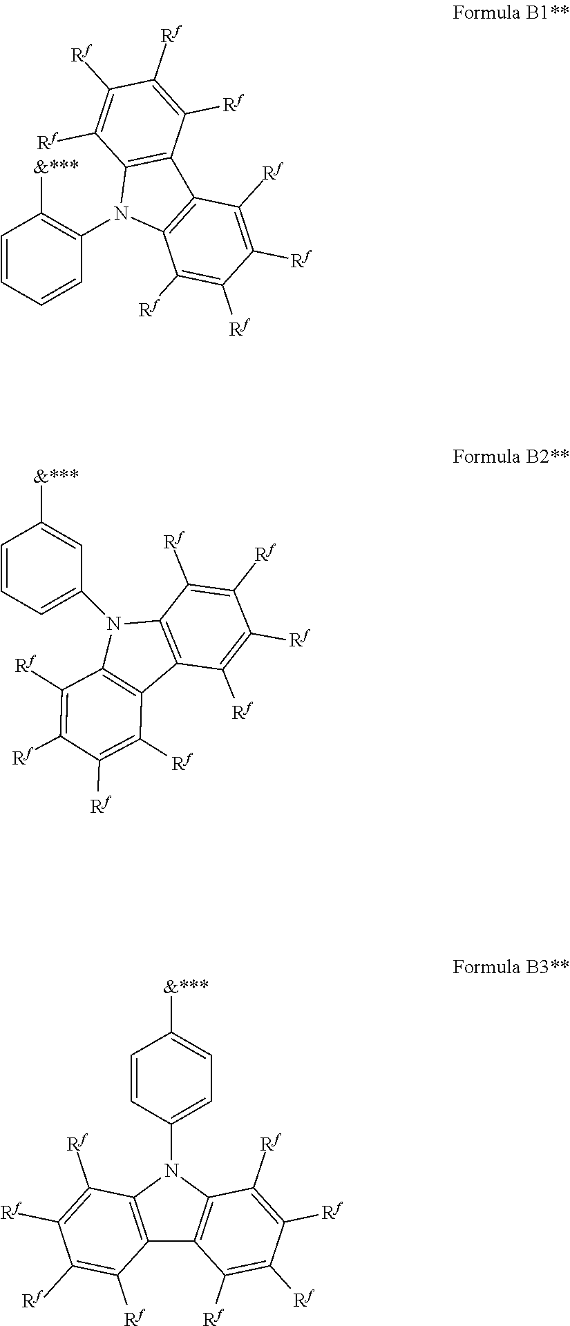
C1=CC=CC(N2C3=C(C4=C2C([Rf])=C([Rf])C([Rf])=C4[Rf])C([Rf])=C([Rf])C([Rf])=C3[Rf])=C1[&***].N1(C2=CC=CC([&***])=C2)C2=C(C3=C1C([Rf])=C([Rf])C([Rf])=C3[Rf])C([Rf])=C([Rf])C([Rf])=C2[Rf].C12=C(N(C3=CC=C([&***])C=C3)C3=C1C([Rf])=C([Rf])C([Rf])=C3[Rf])C([Rf])=C([Rf])C([Rf])=C2[Rf]
